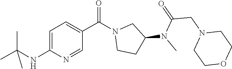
N1(CC(N(C)C2CCN(C(C3=CC=C(NC(C)(C)C)N=C3)=O)C2)=O)CCOCC1
